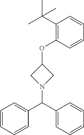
C1N(C(C2=CC=CC=C2)C2=CC=CC=C2)CC1OC1=C(C(C)(C)C)C=CC=C1
